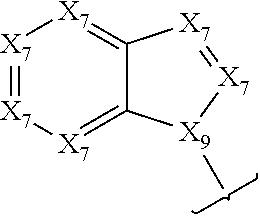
[X7]1=[X7][X7]=C2C(=[X7]1)[X7]=[X7][X9]2C
